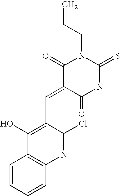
C=CCN1C(=O)C(=CC2=C(O)C3=C(NC2Cl)C=CC=C3)C(=O)NC1=S
